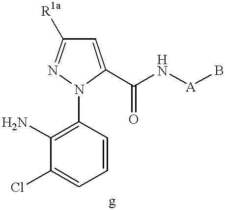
C1(N)=C(N2C(C(N[A]B)=O)=CC([R1a])=N2)C=CC=C1Cl
